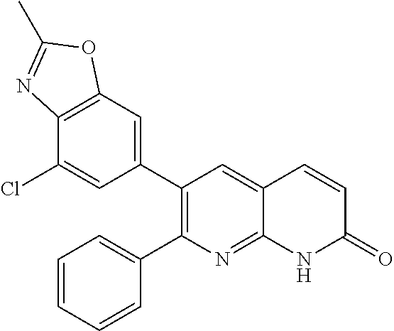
C12=C(C=C(C3=C(C4=CC=CC=C4)N=C4C(=C3)C=CC(=O)N4)C=C1Cl)OC(C)=N2
